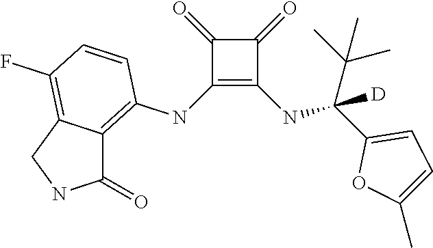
C1(NC2=C3C(=C(F)C=C2)CNC3=O)=C(NC(C2=CC=C(C)O2)(C(C)(C)C)[D])C(=O)C1=O
